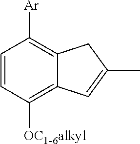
C1=CC([OC1-6alkyl])=C2C(=C1[Ar])CC(C)=C2
